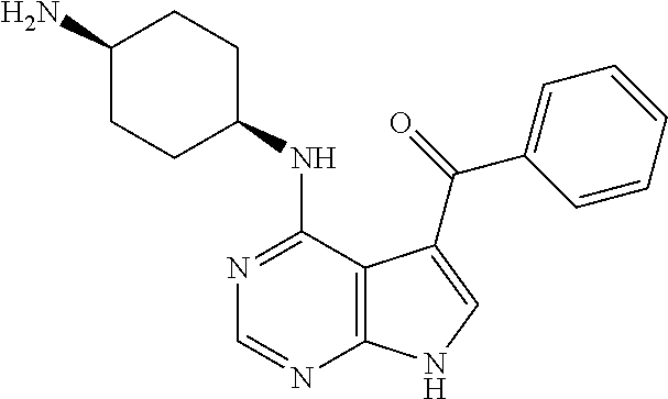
C1(N)CCC(NC2=NC=NC3=C2C(C(=O)C2=CC=CC=C2)=CN3)CC1
